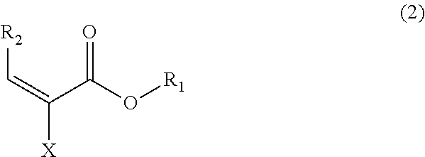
[R2]C=C([X])C(O[R1])=O
